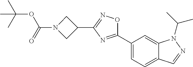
C(N1CC(C2=NOC(C3=CC=C4C(=C3)N(C(C)C)N=C4)=N2)C1)(=O)OC(C)(C)C
